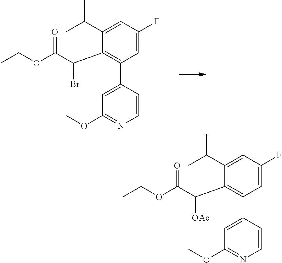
C1(C2=C(C(C(OCC)=O)Br)C(C(C)C)=CC(F)=C2)=CC(OC)=NC=C1.C1(C2=C(C(C(OCC)=O)[OAc])C(C(C)C)=CC(F)=C2)=CC(OC)=NC=C1
